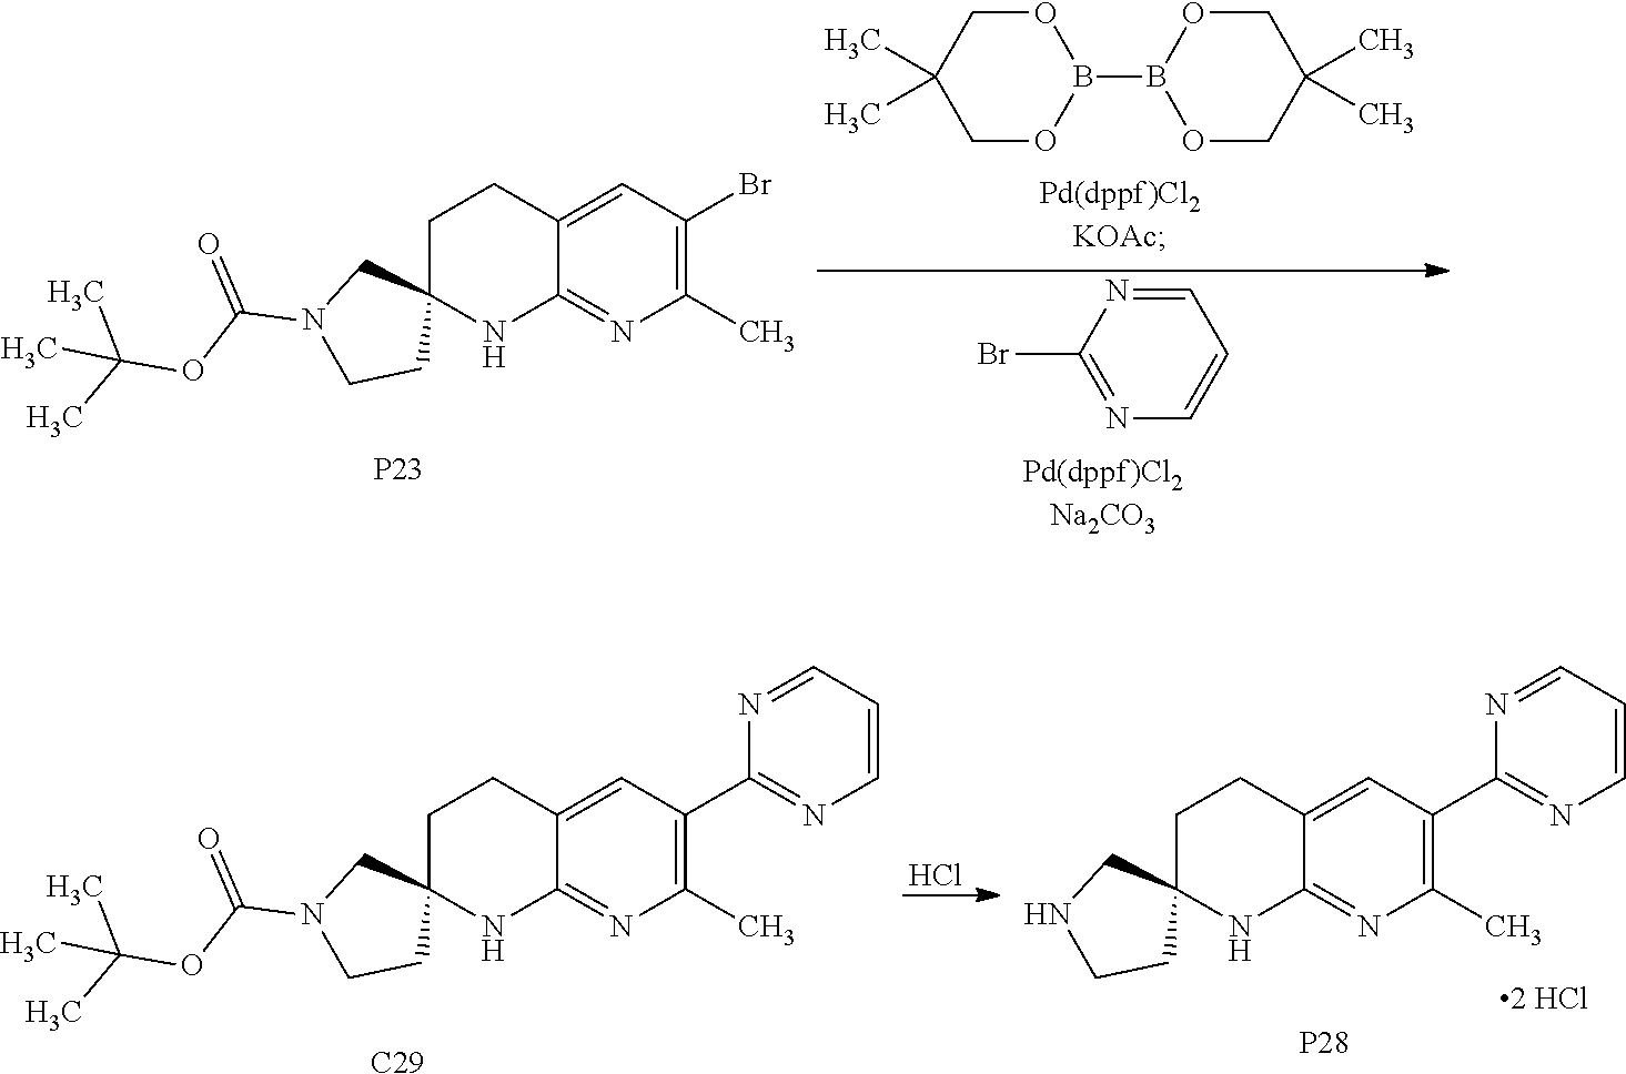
O1CC(C)(C)COB1B1OCC(C)(C)CO1.C1=NC(Br)=NC=C1.C12=CC(Br)=C(C)N=C1NC1(CC2)CN(C(OC(C)(C)C)=O)CC1.[P23].Cl.C12=CC(C3=NC=CC=N3)=C(C)N=C1NC1(CC2)CNCC1.C12=CC(C3=NC=CC=N3)=C(C)N=C1NC1(CC2)CN(C(OC(C)(C)C)=O)CC1.[C29].[P28]
